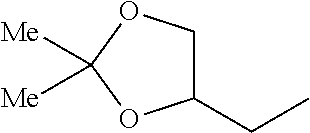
C1(CC)COC([Me])([Me])O1
